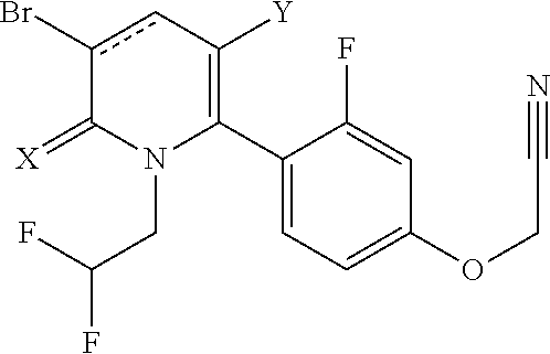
C1(C2=C([Y])cc(Br)C(=[X])N2CC(F)F)=CC=C(OCC#N)C=C1F
